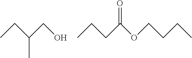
C(C)(CC)CO.C(COC(CCC)=O)CC
